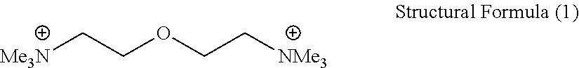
[Me3N]CCOCC[NMe3]
